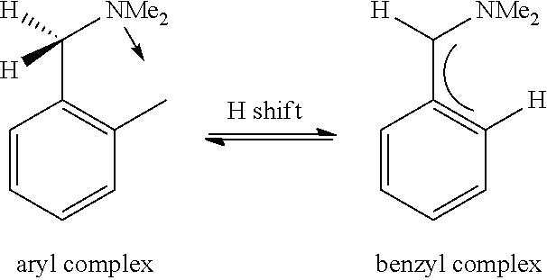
C1=CC=CC(C)=C1C([H])([H])[NMe2]->C.C1=CC=CC([H])=C1C([H])[NMe2]
